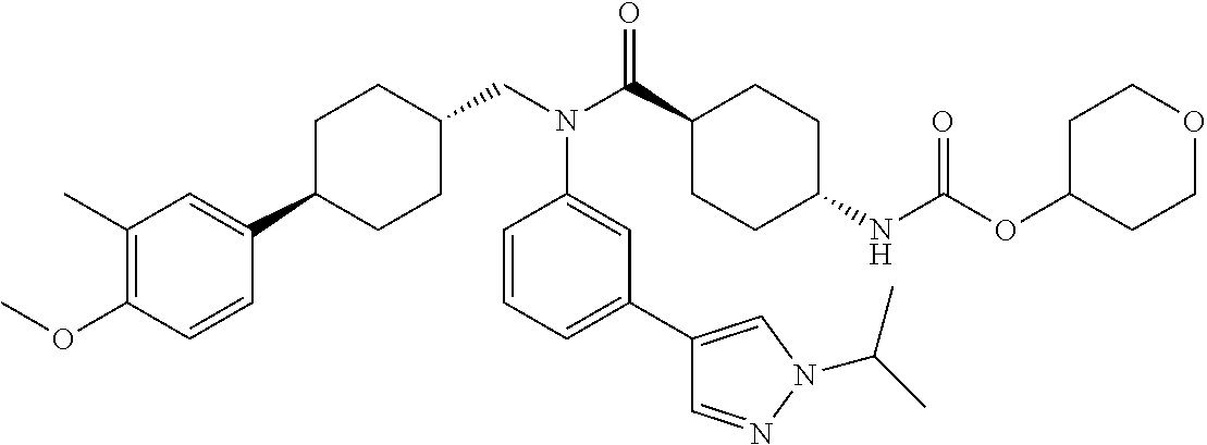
COC1=C(C)C=C(C2CCC(CN(C(C3CCC(NC(OC4CCOCC4)=O)CC3)=O)C3=CC(C4=CN(C(C)C)N=C4)=CC=C3)CC2)C=C1
